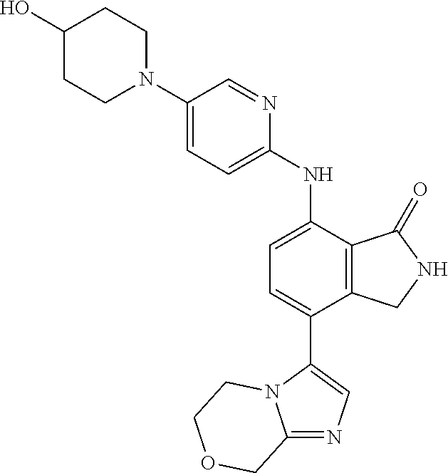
C1(N2CCC(O)CC2)=CC=C(NC2=CC=C(C3=CN=C4N3CCOC4)C3=C2C(=O)NC3)N=C1
